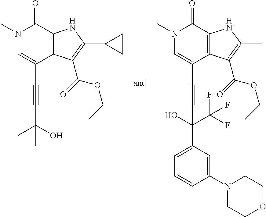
N1(C)C=C(C#CC(C)(O)C)C2=C(C1=O)NC(C1CC1)=C2C(=O)OCC.N1(C)C=C(C#CC(O)(C(F)(F)F)C2=CC=CC(N3CCOCC3)=C2)C2=C(C1=O)NC(C)=C2C(=O)OCC
